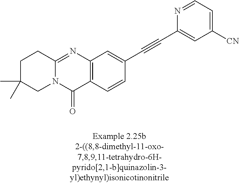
N12C(=NC3=C(C1=O)C=CC(C#CC1=CC([CN])=CC=N1)=C3)CCC(C)(C)C2
